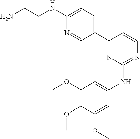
C1(C2=CC=C(NCCN)N=C2)=NC(NC2=CC(OC)=C(OC)C(OC)=C2)=NC=C1
